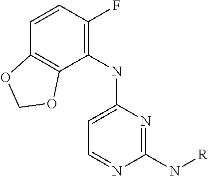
C1=CC2=C(C(NC3=CC=NC(N[R])=N3)=C1F)OCO2
